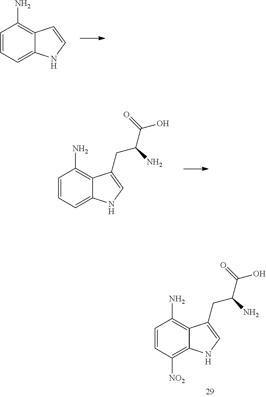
C1=CC=C2C(=C1N)C=CN2.C1=CC=C2C(=C1N)C(CC(C(=O)O)N)=CN2.C1=CC([NO2])=C2C(=C1N)C(CC(C(=O)O)N)=CN2
